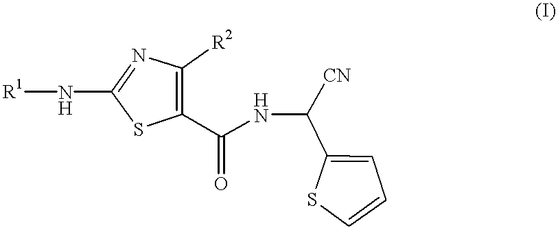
[R1]NC1=NC([R2])=C(C(NC([CN])C2=CC=CS2)=O)S1
